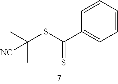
CC(SC(C1=CC=CC=C1)=S)(C)[CN]
